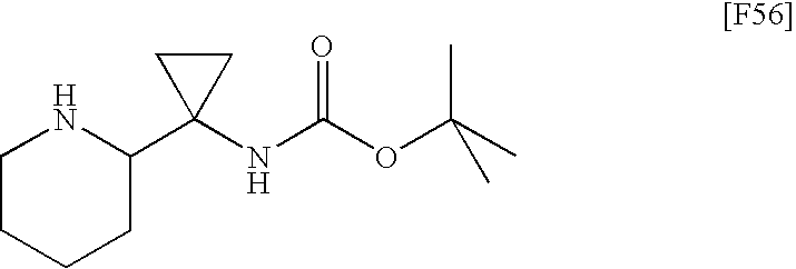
C1CCCC(C2(NC(OC(C)(C)C)=O)CC2)N1
